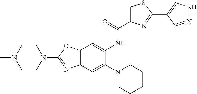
C12=C(C=C(N3CCCCC3)C(NC(C3=CSC(C4=CNN=C4)=N3)=O)=C1)N=C(N1CCN(C)CC1)O2
